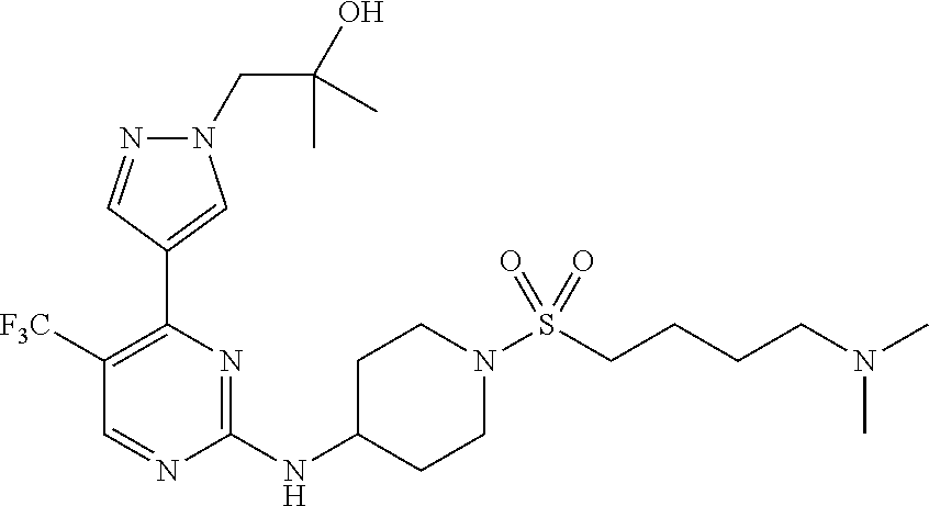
N1(CC(O)(C)C)N=CC(C2=C([F3C])C=NC(NC3CCN(S(=O)(=O)CCCCN(C)C)CC3)=N2)=C1
